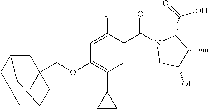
C12CC3CC(COC4=C(C5CC5)C=C(C(N5CC(O)C(C)C5C(=O)O)=O)C(F)=C4)(CC(C3)C1)C2
